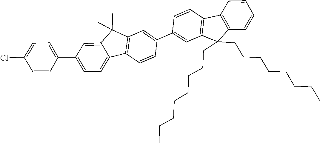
C1=C(C2=CC3=C(C=C2)C2=CC=C(C4=CC=C(Cl)C=C4)C=C2C3(C)C)C=CC2=C1C(CCCCCCCC)(CCCCCCCC)C1=C2C=CC=C1
